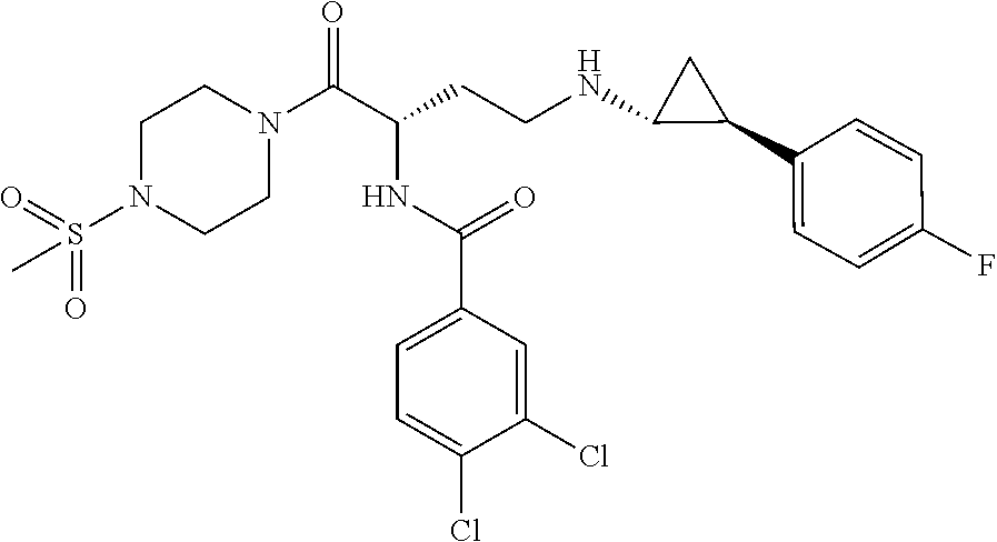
C1N(S(=O)(=O)C)CCN(C(C(CCNC2C(C3=CC=C(F)C=C3)C2)NC(C2=CC=C(Cl)C(Cl)=C2)=O)=O)C1
